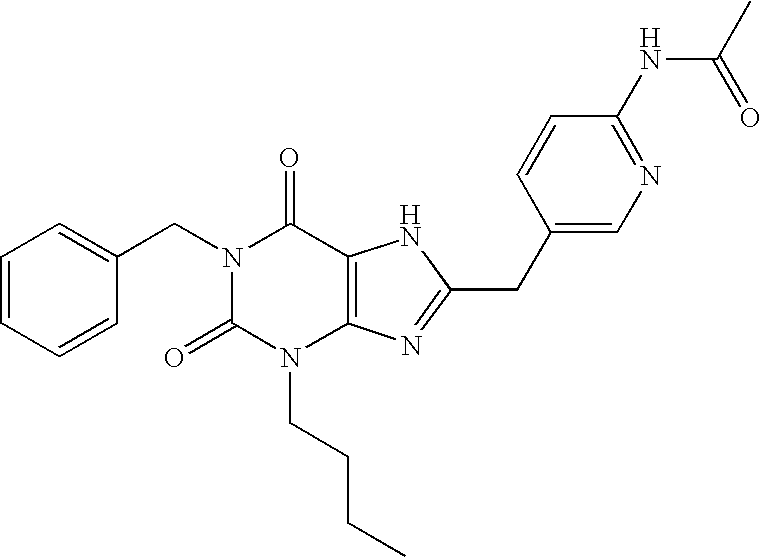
C1=CC=CC(CN2C(=O)N(CCCC)C3=C(C2=O)NC(CC2=CN=C(NC(=O)C)C=C2)=N3)=C1
